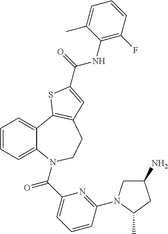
C1=CC=C2C(=C1)C1=C(CCN2C(C2=CC=CC(N3CC(N)CC3C)=N2)=O)C=C(C(NC2=C(F)C=CC=C2C)=O)S1
